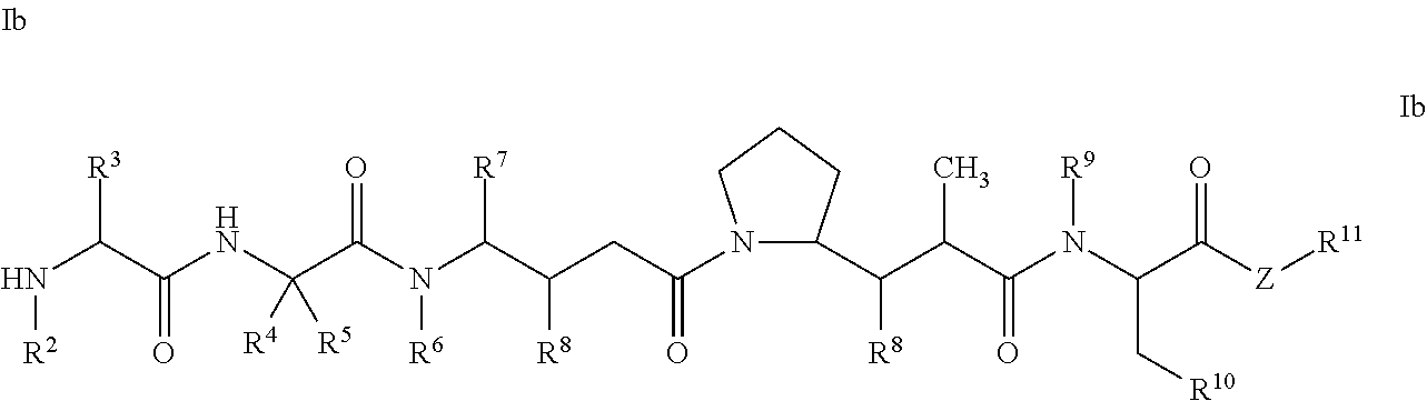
N(C(C(NC(C(N(C(C(CC(=O)N1C(C([R8])C(C)C(=O)N(C(C(=O)[Z][R11])C[R10])[R9])CCC1)[R8])[R7])[R6])=O)([R4])[R5])=O)[R3])[R2]
